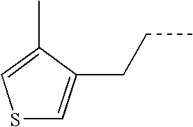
S1C=C(CCC)C(C)=C1
